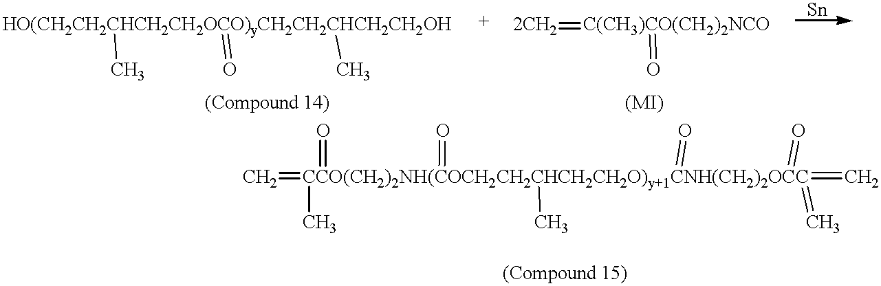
[HO(CH2CH2CHCH2CH2OCO)yCH2CH2CHCH2CH2OH](C)(=O)C.[2CH2]=[C(CH3)CO(CH2)2NCO]=O.C=[CCO(CH2)2NH(COCH2CH2CHCH2CH2O)y+1CNH(CH2)2OCC](=C)(C)(=O)(=O)(C)(=O)(=O)=C
